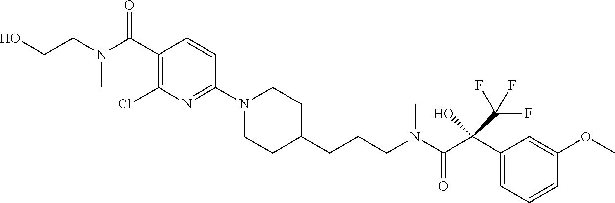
C1(C(N(CCO)C)=O)=C(Cl)N=C(N2CCC(CCCN(C(C(C3=CC=CC(OC)=C3)(C(F)(F)F)O)=O)C)CC2)C=C1
